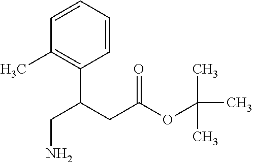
C1=CC=CC(C(CC(=O)OC(C)(C)C)CN)=C1C
